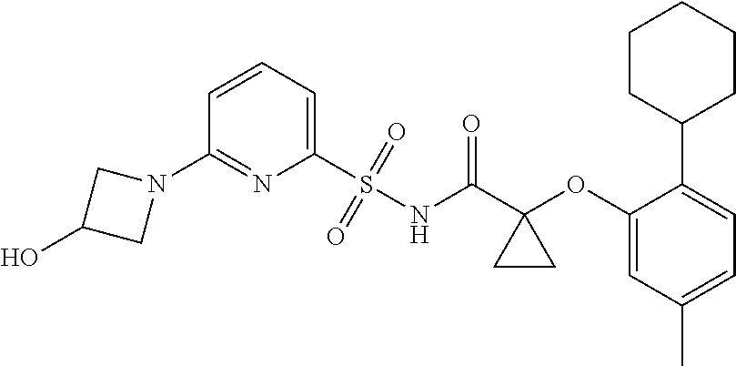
C1(N2CC(O)C2)=NC(S(=O)(=O)NC(C2(OC3=CC(C)=CC=C3C3CCCCC3)CC2)=O)=CC=C1
